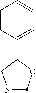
N1CC(C2=CC=CC=C2)OC1
